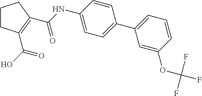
C1CC(C(=O)O)=C(C(=O)NC2=CC=C(C3=CC=CC(OC(F)(F)F)=C3)C=C2)C1
